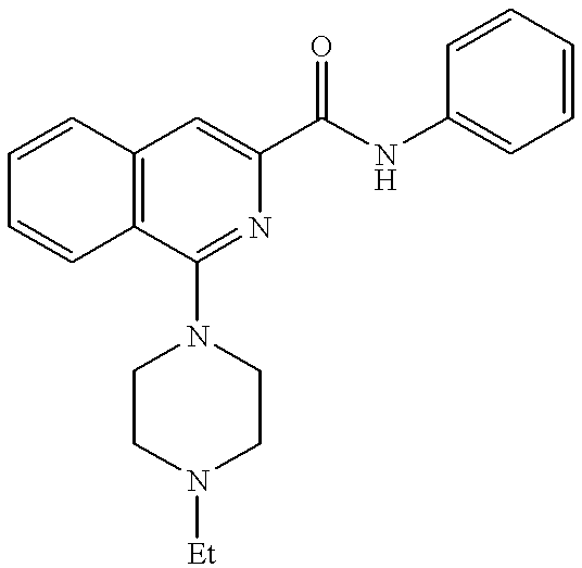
C1=CC2=C(C=C1)C(N1CCN([Et])CC1)=NC(C(NC1=CC=CC=C1)=O)=C2
